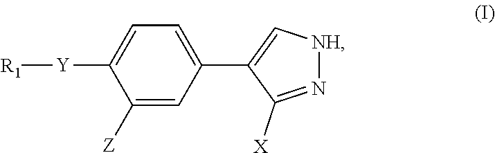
C1=C([Y][R1])C([Z])=CC(C2=C[NH]N=C2[X])=C1
